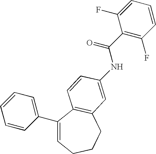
C1(C2=CC=CC=C2)=CCCCC2=C1C=CC(NC(=O)C1=C(F)C=CC=C1F)=C2
